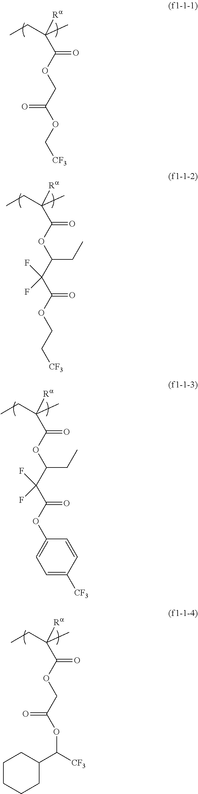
C(C(OCC(=O)OC[CF3])=O)(CC)(C)[Ra].C(OC(C(C(OCC[CF3])=O)(F)F)CC)(=O)C(CC)(C)[Ra].C(OC(C(C(OC1=CC=C([CF3])C=C1)=O)(F)F)CC)(=O)C(CC)(C)[Ra].C(OCC(OC(C1CCCCC1)[CF3])=O)(=O)C(CC)(C)[Ra]
